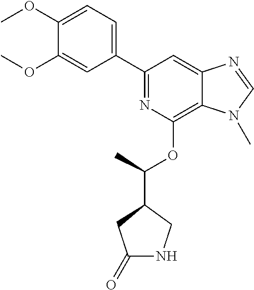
C1(C2=NC(OC(C)C3CC(=O)NC3)=C3C(=C2)N=CN3C)=CC=C(OC)C(OC)=C1
